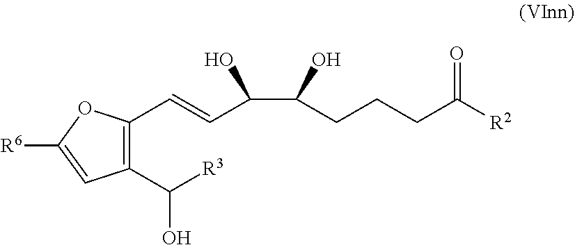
C1(C([R3])O)=C(C=CC(C(CCCC([R2])=O)O)O)OC([R6])=C1
